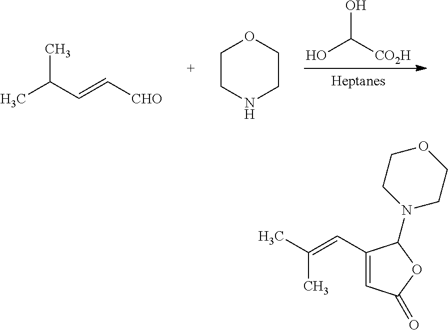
OC([CO2H])O.CC(C=C[CHO])C.C1CNCCO1.C1(C=C(C)C)=CC(=O)OC1N1CCOCC1
